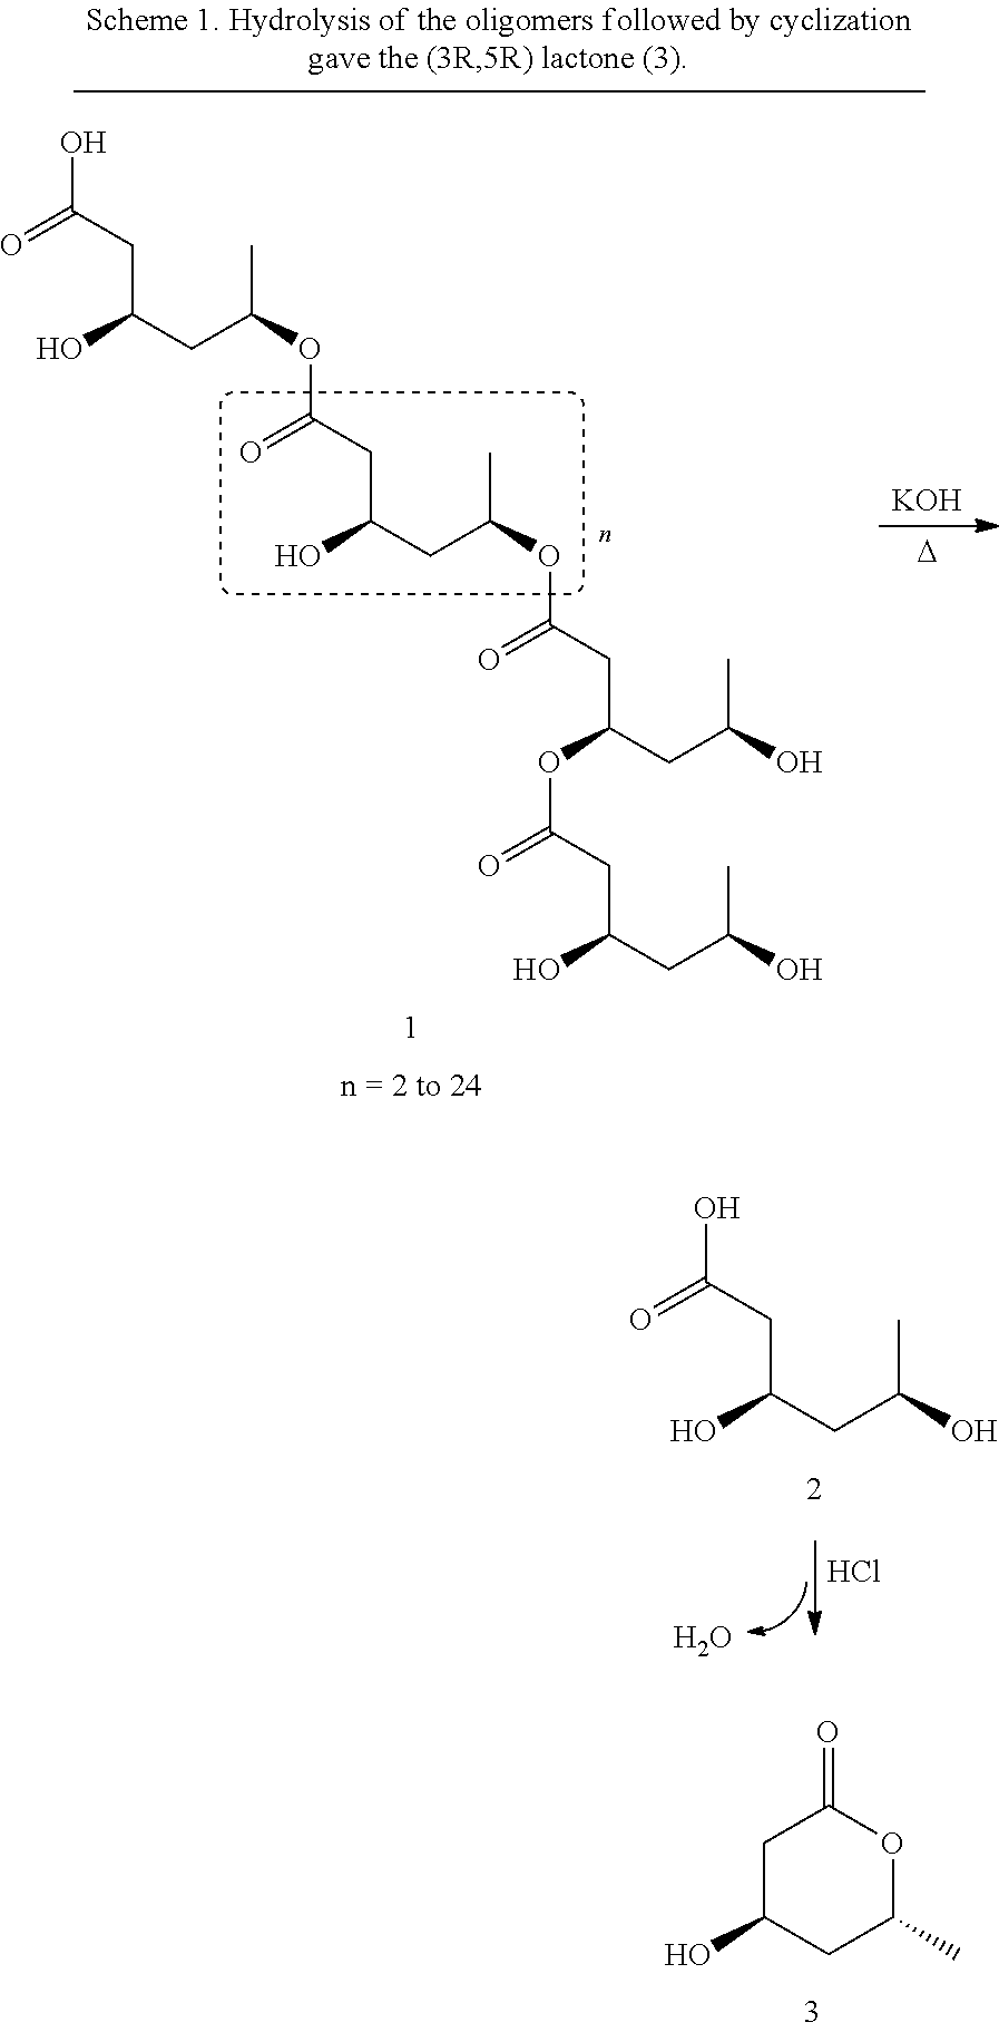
OC(CC(CC(O)C)O)=O.O.Cl.C1C(O)CC(C)OC1=O.OC(CC(CC(OC(CC(CC(OC(=O)CC(CC(O)C)OC(=O)CC(CC(O)C)O)C)O)=O)C)O)=O.[KOH].[D]
